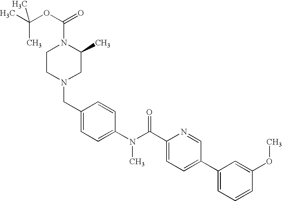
CC(OC(=O)N1CCN(CC2=CC=C(N(C(C3=CC=C(C4=CC=CC(OC)=C4)C=N3)=O)C)C=C2)CC1C)(C)C
